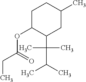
C1C(OC(CC)=O)C(C(C)(C)C(C)C)CC(C)C1
